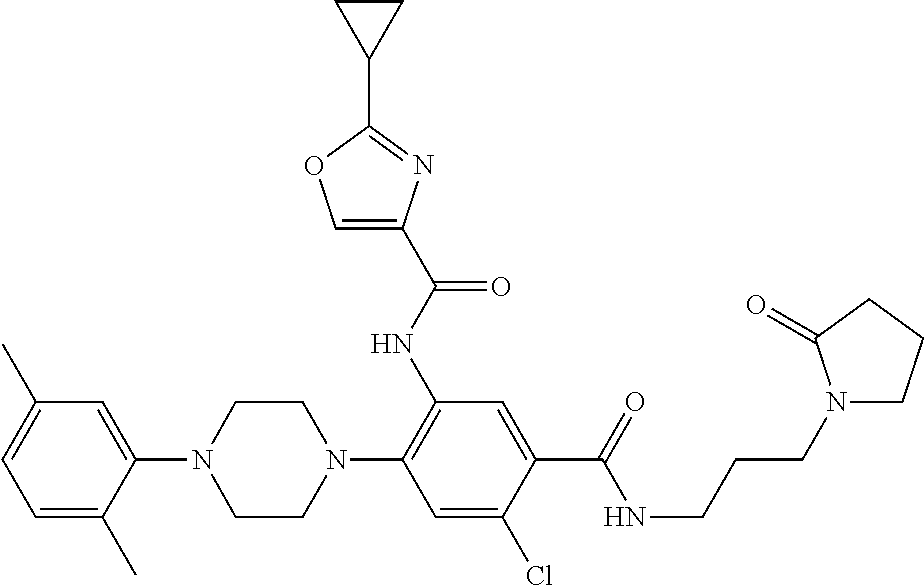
C1=C(C)C(N2CCN(C3=C(NC(C4=COC(C5CC5)=N4)=O)C=C(C(=O)NCCCN4CCCC4=O)C(Cl)=C3)CC2)=CC(C)=C1
